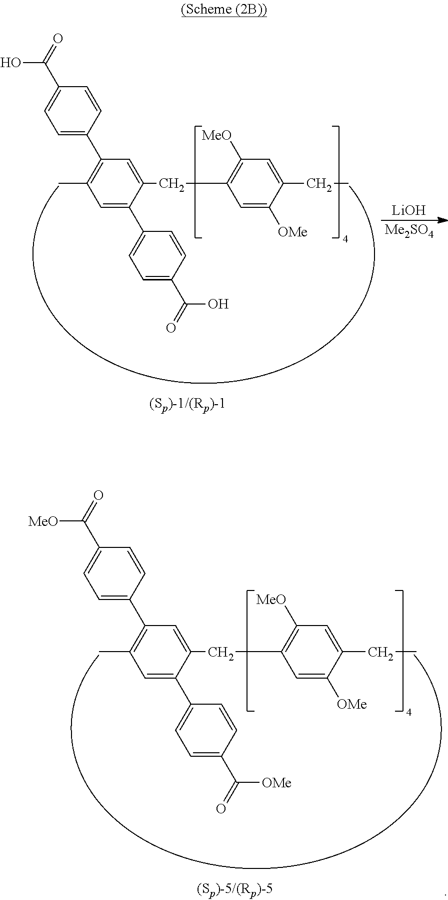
C1(C2=CC=C(C(=O)[MeO])C=C2)=C(C)C=C(C2=CC=C(C(=O)[OMe])C=C2)C(CC2=C([MeO])C=C(CC)C([OMe])=C2)=C1.[LiOH].[Me2SO4].C1(C2=CC=C(C(=O)O)C=C2)=C(C)C=C(C2=CC=C(C(=O)O)C=C2)C(CC2=C([MeO])C=C(CC)C([OMe])=C2)=C1
